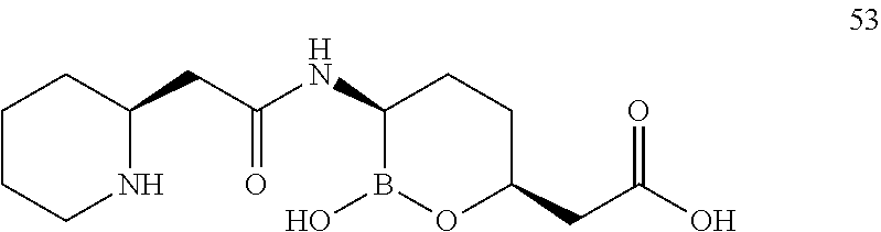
C1CCNC(CC(=O)NC2B(O)OC(CC(=O)O)CC2)C1
